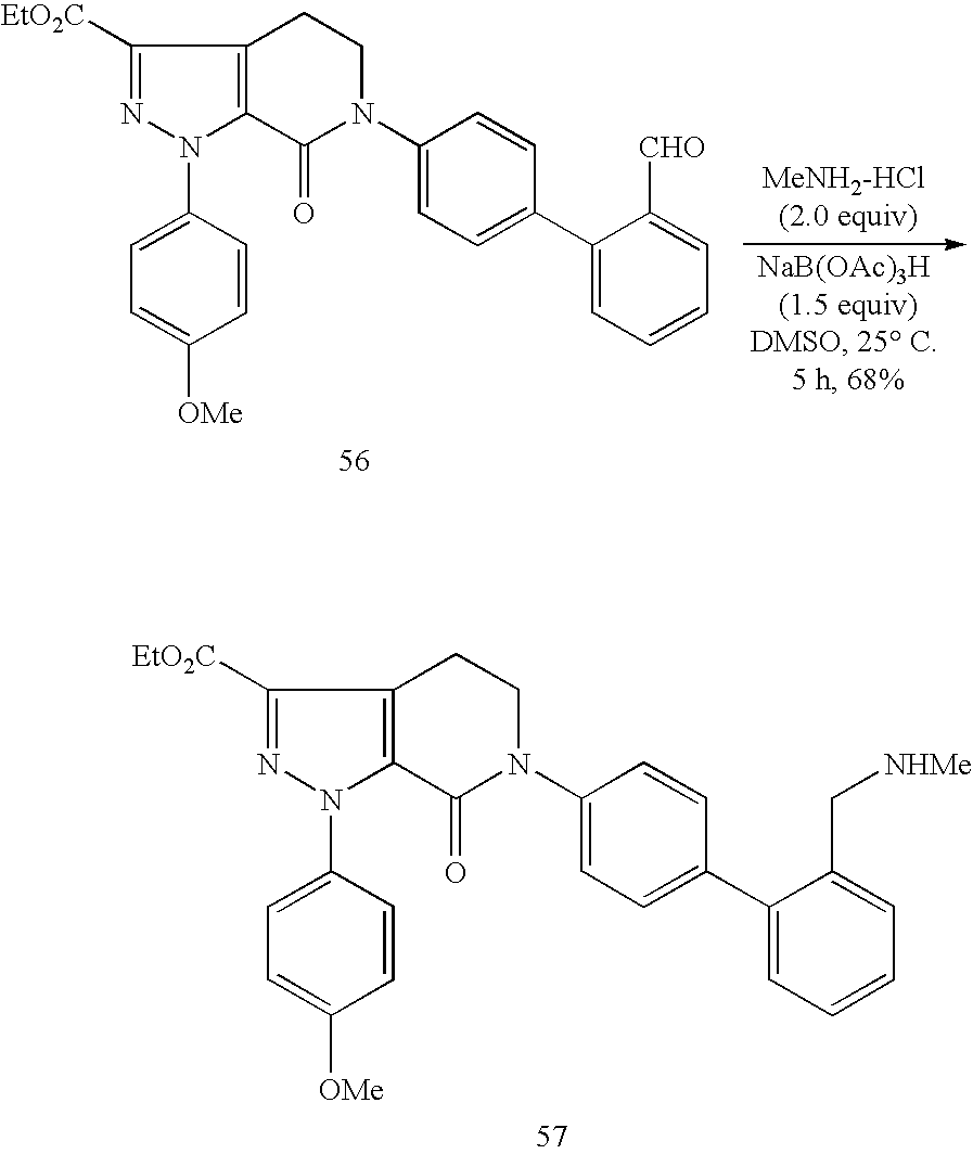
C1([EtO2C])=NN(C2=CC=C([OMe])C=C2)C2=C1CCN(C1=CC=C(C3=CC=CC=C3C[NHMe])C=C1)C2=O.C1([EtO2C])=NN(C2=CC=C([OMe])C=C2)C2=C1CCN(C1=CC=C(C3=CC=CC=C3[CHO])C=C1)C2=O
